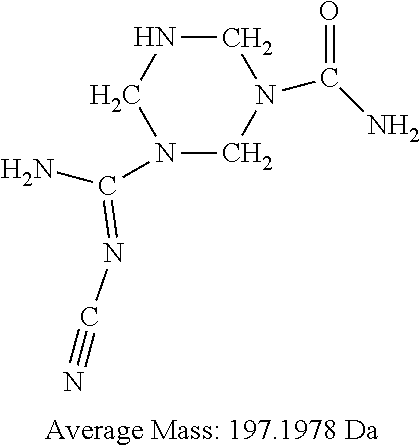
N1(C(N)=NC#N)CN(C(N)=O)CNC1
